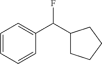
C1=CC=CC(C(C2CCCC2)F)=C1
